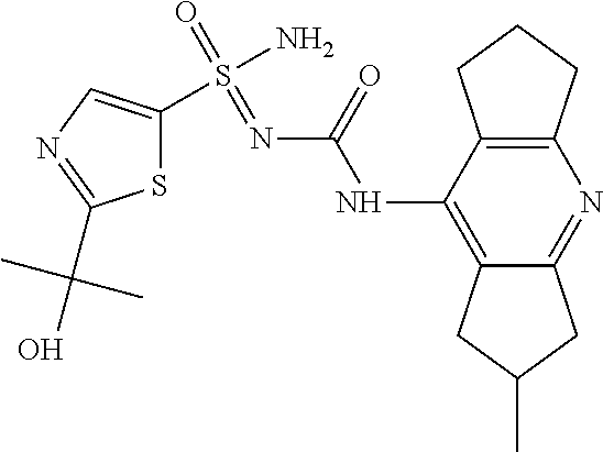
C12=C(C(NC(N=S(=O)(N)C3=CN=C(C(O)(C)C)S3)=O)=C3C(=N1)CC(C)C3)CCC2
